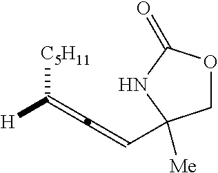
C(=C=C([C5H11])[H])C1([Me])COC(=O)N1
